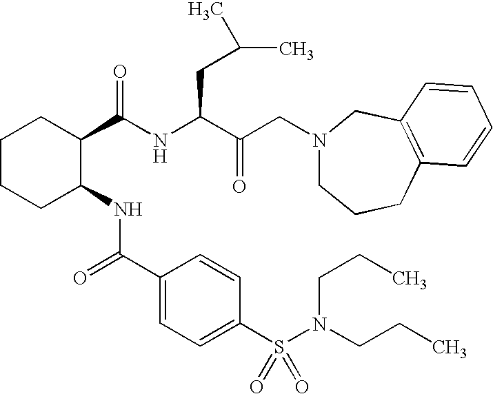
C1CCC(NC(C2=CC=C(S(N(CCC)CCC)(=O)=O)C=C2)=O)C(C(NC(C(=O)CN2CCCC3=C(C2)C=CC=C3)CC(C)C)=O)C1
